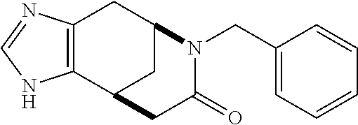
C12=C(C3CC(C1)N(CC1=CC=CC=C1)C(=O)C3)NC=N2
